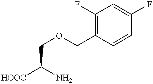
C1(F)=C(COCC(N)[HOOC])C=CC(F)=C1
